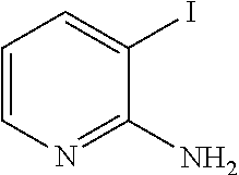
C1=CN=C(N)C(I)=C1
